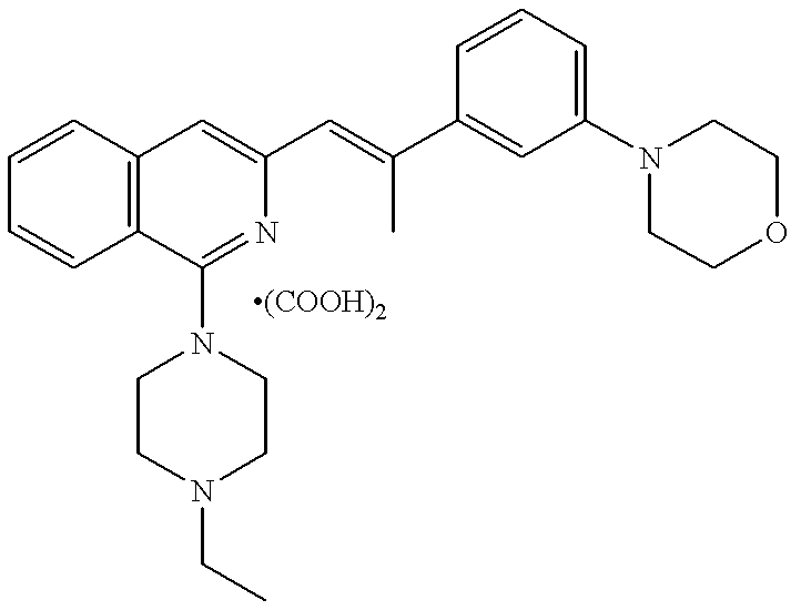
C1=CC=CC2=C1C=C(C=C(C1=CC(N3CCOCC3)=CC=C1)C)N=C2N1CCN(CC)CC1
